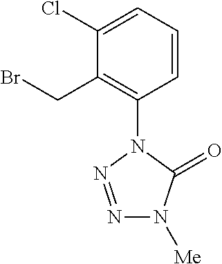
C1=CC=C(Cl)C(CBr)=C1N1N=NN([Me])C1=O
